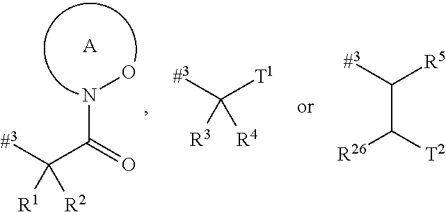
[#3]C(C(=O)NO)([R2])[R1].[A].[#3]C([T1])([R4])[R3].[#3]C([R5])C([T2])[R26]
